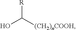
OC([(CH2)nCOOH])[R]
